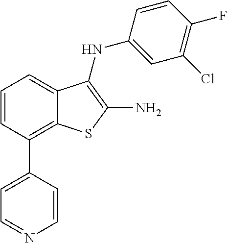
C1=CC(NC2=C(N)SC3=C(C4=CC=NC=C4)C=CC=C32)=CC(Cl)=C1F
